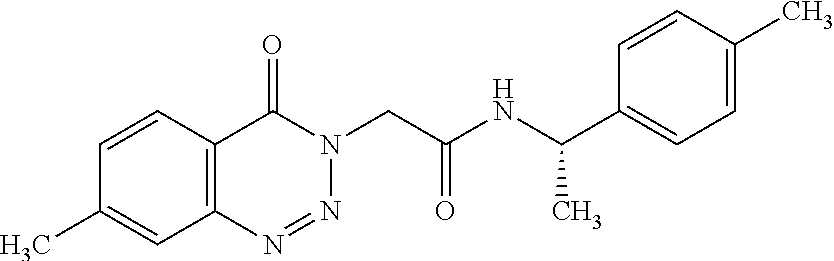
C1=CC2=C(C=C1C)N=NN(CC(NC(C1=CC=C(C)C=C1)C)=O)C2=O
